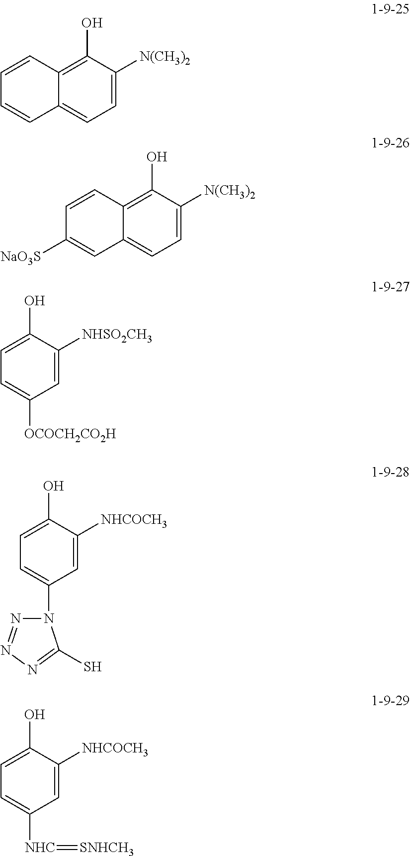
C1(O)=C2C(=CC=C1[N(CH3)2])C=CC=C2.C1(O)=C2C(=CC=C1[N(CH3)2])C=C([NaO3S])C=C2.C1(O)=CC=C([OCOCH2CO2H])C=C1[NHSO2CH3].C1(O)=CC=C(N2N=NN=C2S)C=C1[NHCOCH3].C1(O)=CC=C([NHC]=[SNHCH3])C=C1[NHCOCH3]
